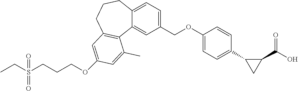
C(S(CCCOC1=CC2=C(C3=CC(COC4=CC=C(C5CC5C(=O)O)C=C4)=CC=C3CCC2)C(C)=C1)(=O)=O)C
